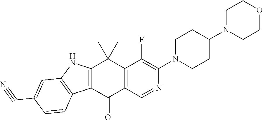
C12=C(C(=O)C3=C(C1(C)C)C(F)=C(N1CCC(N4CCOCC4)CC1)N=C3)C1=C(N2)C=C(C#N)C=C1
